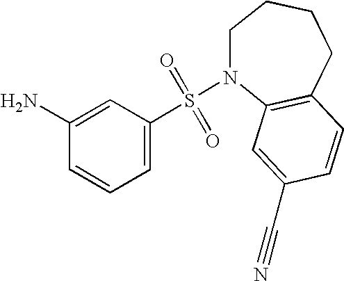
C1(N)=CC(S(=O)(=O)N2CCCCC3=C2C=C(C#N)C=C3)=CC=C1
